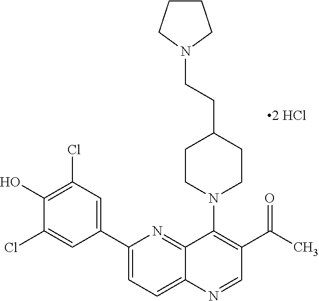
C1(C2=CC(Cl)=C(O)C(Cl)=C2)=CC=C2C(=N1)C(N1CCC(CCN3CCCC3)CC1)=C(C(=O)C)C=N2
